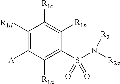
C1([R1a])=C(S(N([R2a])[R2])(=O)=O)C([R1b])=C([R1c])C([R1d])=C1[A]
